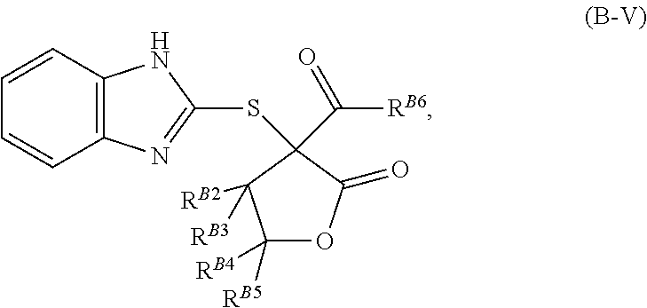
C1([RB4])([RB5])OC(=O)C(SC2=NC3=C(C=CC=C3)N2)(C([RB6])=O)C1([RB2])[RB3]
